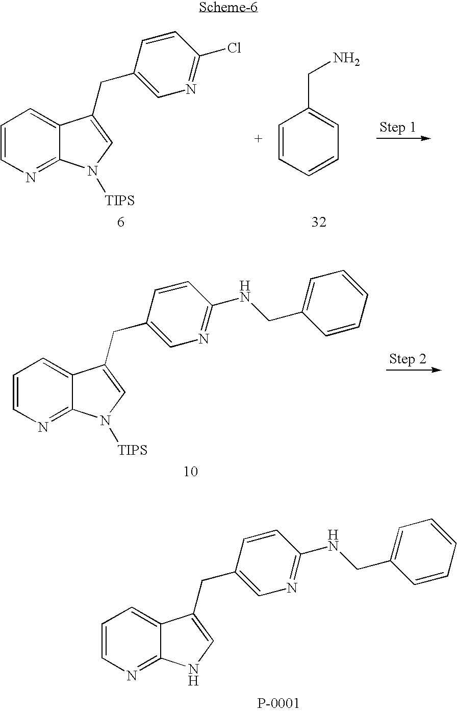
C1=CN=C2C(=C1)C(CC1=CN=C(Cl)C=C1)=CN2[TIPS].C1=CC=CC=C1CN.C1=CN=C2C(=C1)C(CC1=CN=C(NCC3=CC=CC=C3)C=C1)=CN2[TIPS].C1=CN=C2C(=C1)C(CC1=CN=C(NCC3=CC=CC=C3)C=C1)=CN2
